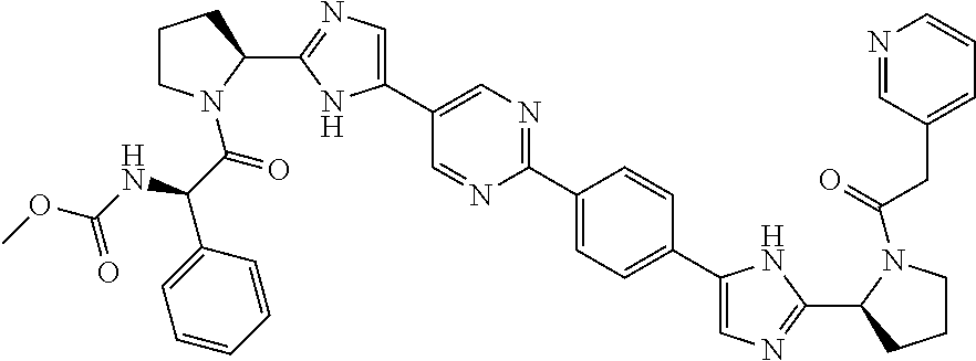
C1(C2=NC=C(C3=CN=C(C4CCCN4C(C(NC(OC)=O)C4=CC=CC=C4)=O)N3)C=N2)=CC=C(C2=CN=C(C3CCCN3C(=O)CC3=CC=CN=C3)N2)C=C1
